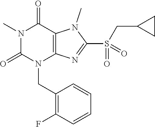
N1(C)C(=O)N(CC2=C(F)C=CC=C2)C2=C(C1=O)N(C)C(S(=O)(CC1CC1)=O)=N2
